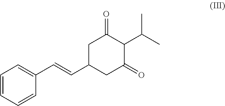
C1=CC=CC(C=CC2CC(=O)C(C(C)C)C(=O)C2)=C1
